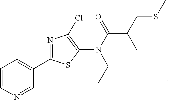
C1=CN=CC(C2=NC(Cl)=C(N(C(C(CSC)C)=O)CC)S2)=C1
